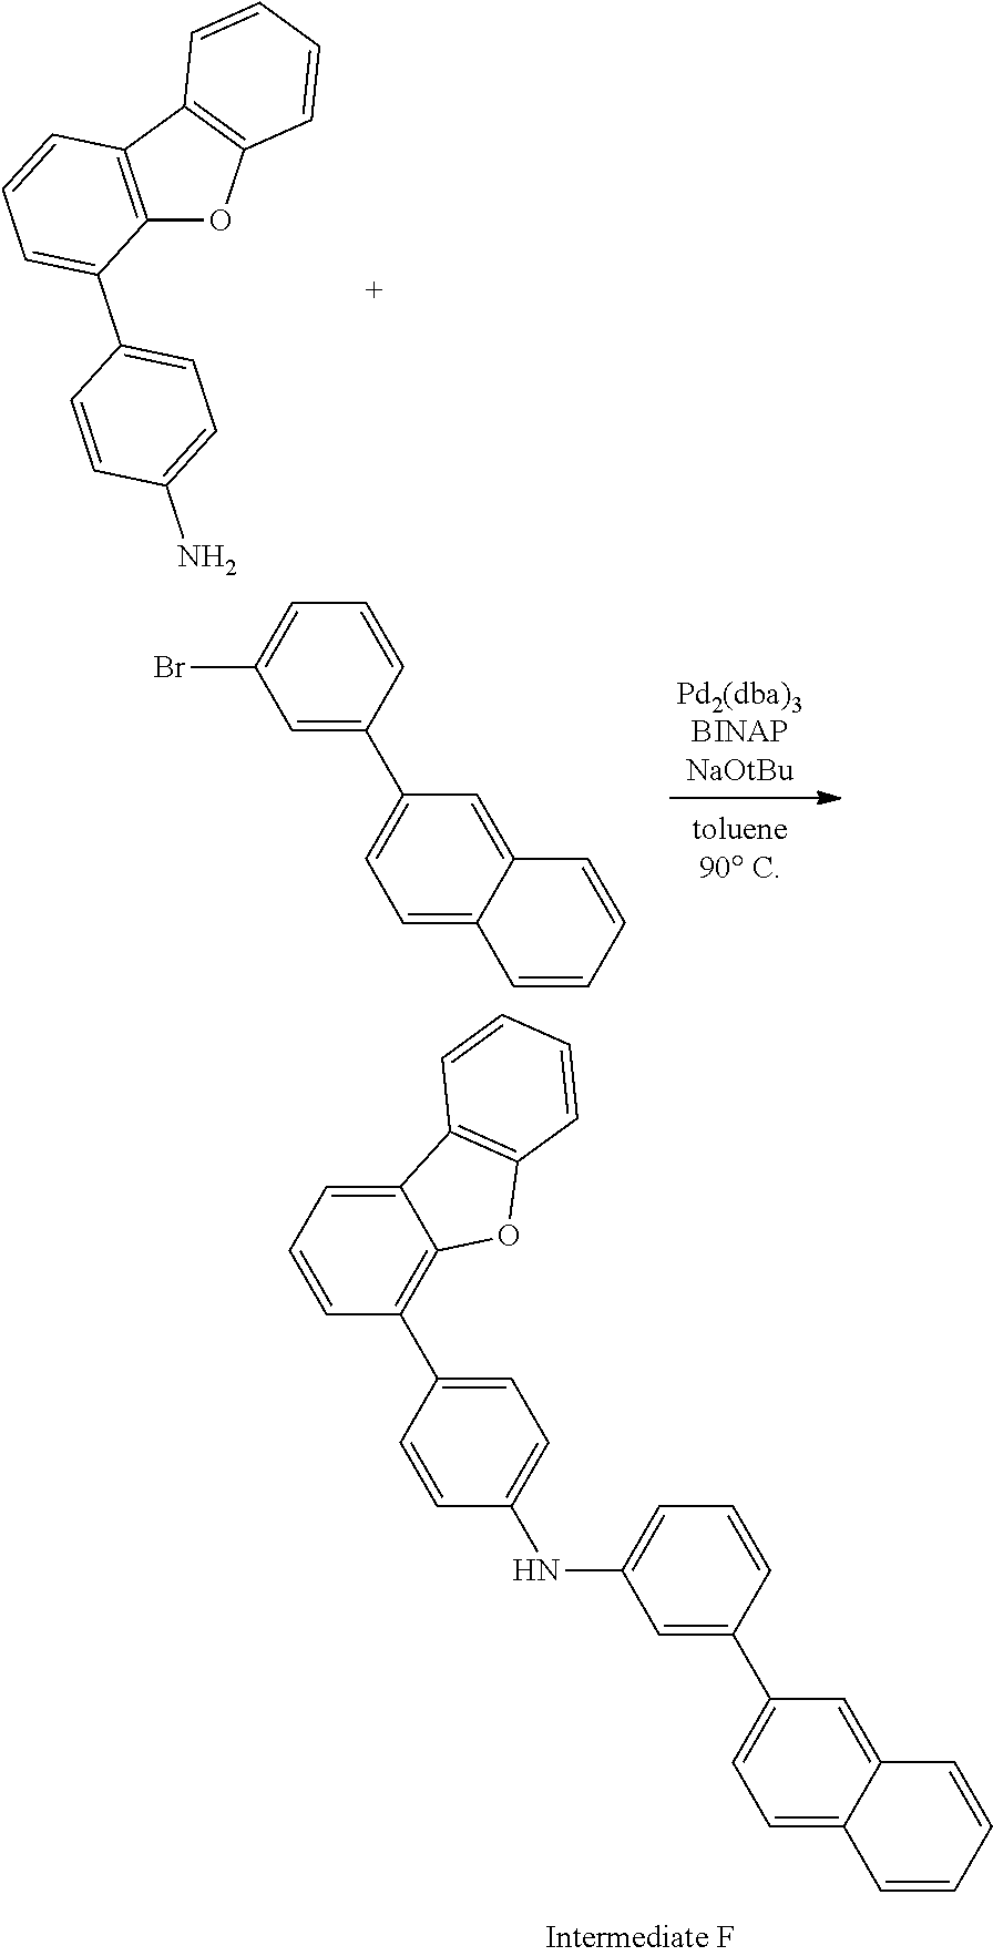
C1=C(NC2=CC=CC(C3=CC=C4C(=C3)C=CC=C4)=C2)C=CC(C2=C3C(=CC=C2)C2=C(O3)C=CC=C2)=C1.C12=C(C3=C(O1)C=CC=C3)C=CC=C2C1=CC=C(N)C=C1.C1=CC=C(Br)C=C1C1=CC=C2C(=C1)C=CC=C2
